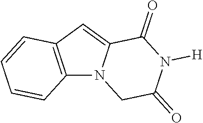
C12=C(C=C3N1CC(=O)N([H])C3=O)C=CC=C2
